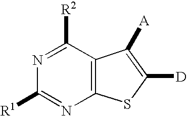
C12=C(SC([D])=C1[A])N=C([R1])N=C2[R2]
